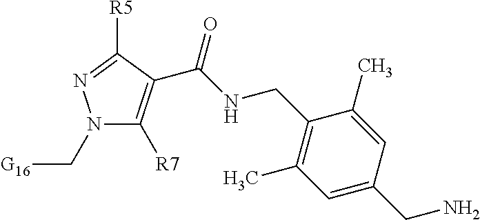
N1(C[G16])C([R7])=C(C(NCC2=C(C)C=C(CN)C=C2C)=O)C([R5])=N1
